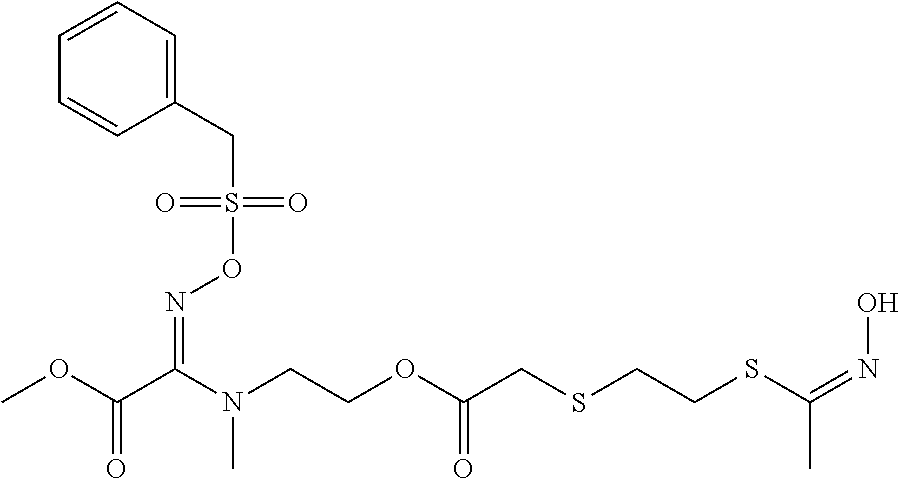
COC(C(N(CCOC(CSCCSC(=NO)C)=O)C)=NOS(CC1=CC=CC=C1)(=O)=O)=O
